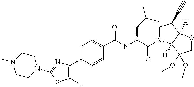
C1(C2=CC=C(C(NC(CC(C)C)C(N3CC(C#C)C4([H])C3([H])C(OC)(OC)CO4)=O)=O)C=C2)=C(F)SC(N2CCN(C)CC2)=N1
